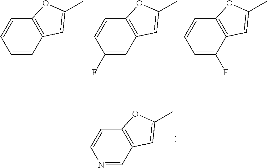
C1=CC2=C(C=C1)OC(C)=C2.C1(F)=CC2=C(C=C1)OC(C)=C2.C1=C(F)C2=C(C=C1)OC(C)=C2.N1=CC2=C(C=C1)OC(C)=C2
